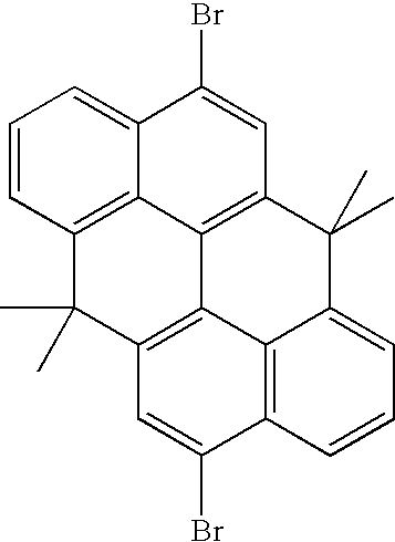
C1=CC2=C3C(=C1)C(Br)=CC1=C3C3=C(C2(C)C)C=C(Br)C2=C3C(=CC=C2)C1(C)C
